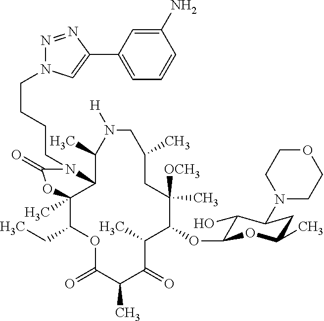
C1(OC2C(O)C(N3CCOCC3)CC(C)O2)C([OCH3])(C)CC(C)CN([H])C(C)C2C(C)(C(CC)OC(=O)C(C)C(=O)C1C)OC(=O)N2CCCCN1N=NC(C2=CC=CC(N)=C2)=C1
